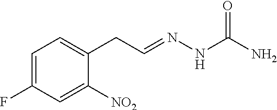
C1=C(F)C=C([NO2])C(CC=NNC(N)=O)=C1
